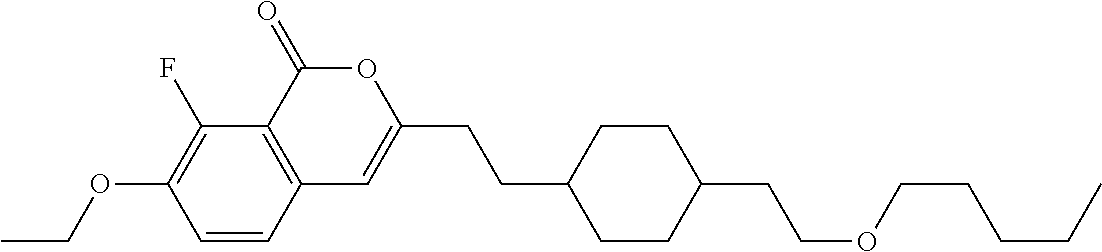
C1=CC2=C(C(F)=C1OCC)C(=O)OC(CCC1CCC(CCOCCCCC)CC1)=C2
